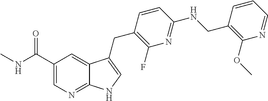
C1(C(NC)=O)=CN=C2C(=C1)C(CC1=C(F)N=C(NCC3=C(OC)N=CC=C3)C=C1)=CN2
